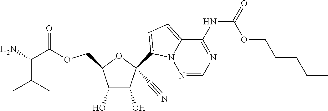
O(CC1C(O)C(O)C(C#N)(C2=CC=C3N2N=CN=C3NC(=O)OCCCCC)O1)C(C(N)C(C)C)=O
